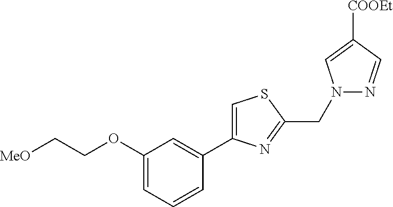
C1(OCC[MeO])=CC=CC(C2=CSC(CN3N=CC([COOEt])=C3)=N2)=C1
